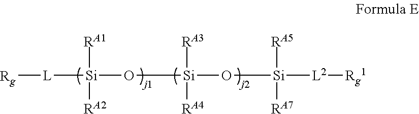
[Rg][L][Si]([RA1])([RA2])O[Si]([RA3])([RA4])O[Si]([RA5])([RA7])[L2][Rg1]
